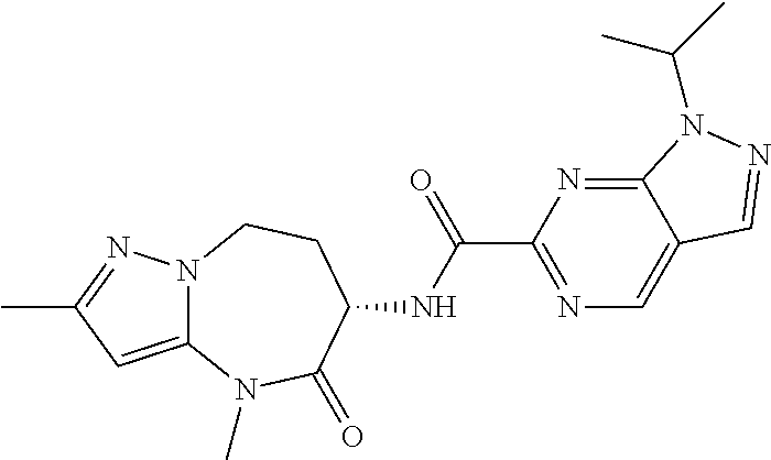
C1(C(=O)NC2CCN3C(=CC(C)=N3)N(C)C2=O)=NC=C2C(=N1)N(C(C)C)N=C2
